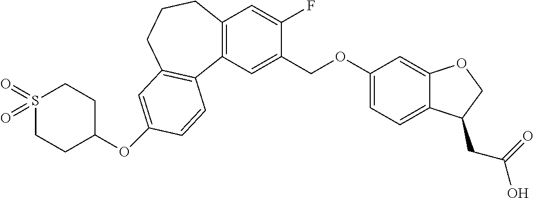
C1(OC2=CC3=C(C4=C(C=C(F)C(COC5=CC=C6C(=C5)OCC6CC(=O)O)=C4)CCC3)C=C2)CCS(=O)(=O)CC1
